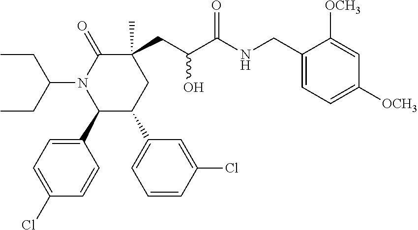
C1=C(Cl)C=CC(C2C(C3=CC=CC(Cl)=C3)CC(C)(CC(C(NCC3=CC=C([OCH3])C=C3[OCH3])=O)O)C(=O)N2C(CC)CC)=C1
